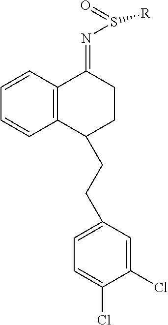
C1=CC2=C(C=C1)C(=NS(=O)[R])CCC2CCC1=CC=C(Cl)C(Cl)=C1
